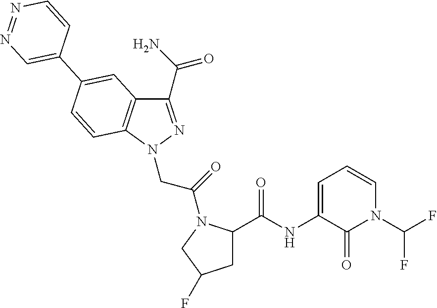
C1(C(N)=O)=NN(CC(=O)N2C(C(NC3=CC=CN(C(F)F)C3=O)=O)CC(F)C2)C2=C1C=C(C1=CN=NC=C1)C=C2
